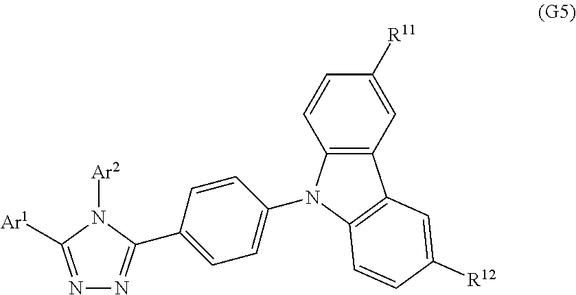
N1=C([Ar1])N([Ar2])C(C2=CC=C(N3C4=C(C=C([R11])C=C4)C4=C3C=CC([R12])=C4)C=C2)=N1
